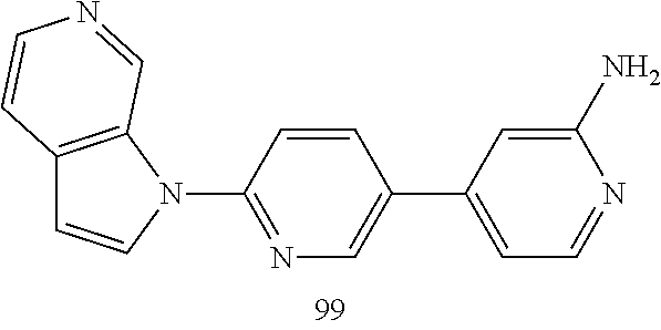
C12=C(N(C3=NC=C(C4=CC=NC(N)=C4)C=C3)C=C1)C=NC=C2
